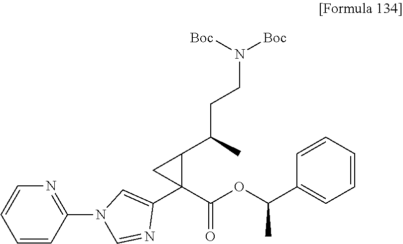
C1=CC=CC(C(OC(=O)C2(C3=CN(C4=NC=CC=C4)C=N3)C(C(CCN([Boc])[Boc])C)C2)C)=C1
